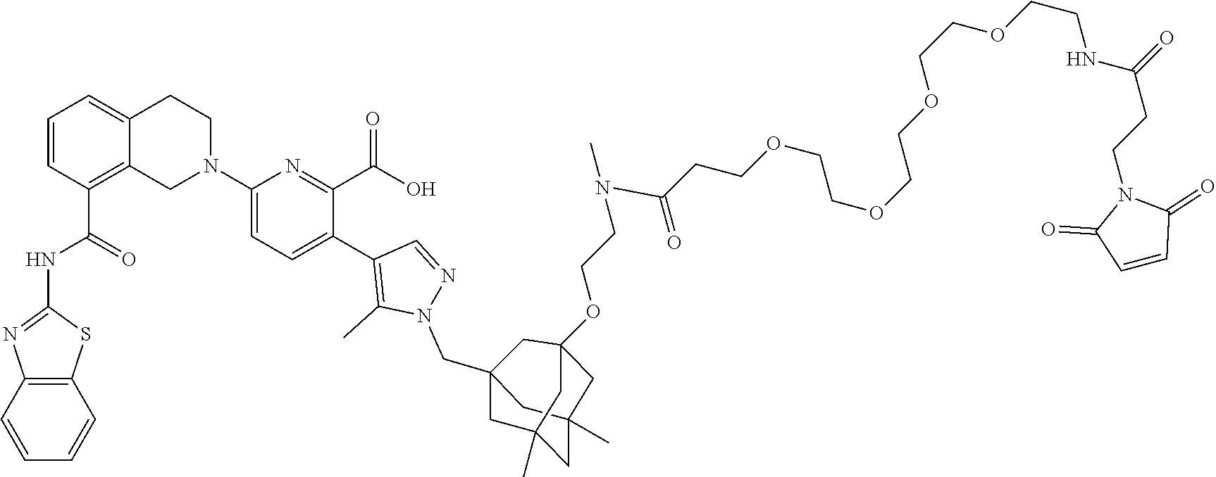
C12=C(C=CC=C1)SC(NC(C1=C3C(=CC=C1)CCN(C1=CC=C(C4=C(C)N(CC56CC7(C)CC(C)(C5)CC(OCCN(C(CCOCCOCCOCCOCCNC(CCN5C(=O)C=CC5=O)=O)=O)C)(C6)C7)N=C4)C(C(O)=O)=N1)C3)=O)=N2
